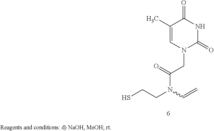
SCCN(C=C)C(=O)CN1C(=O)NC(=O)C(C)=C1
